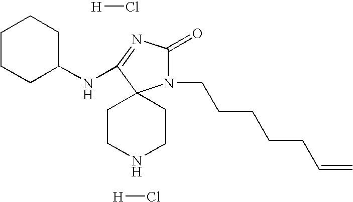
N1CCC2(CC1)N(CCCCCC=C)C(=O)N=C2NC1CCCCC1.Cl[H].Cl[H]
